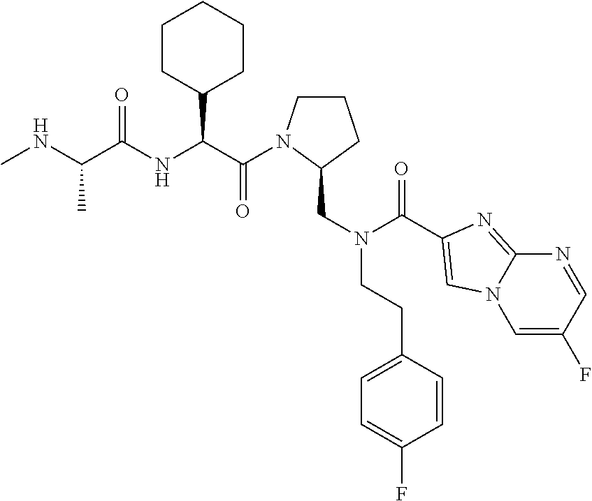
C(=O)(C(C1CCCCC1)NC(=O)C(C)NC)N1CCCC1CN(CCC1=CC=C(F)C=C1)C(=O)C1=CN2C=C(F)C=NC2=N1
